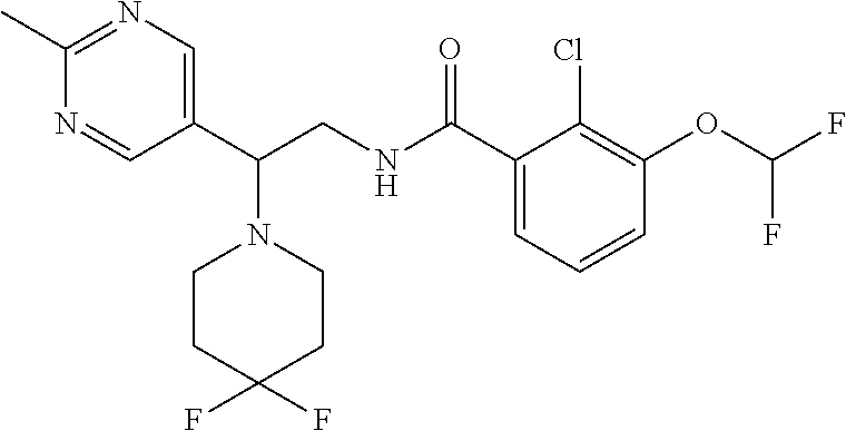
N1=CC(C(CNC(C2=CC=CC(OC(F)F)=C2Cl)=O)N2CCC(F)(F)CC2)=CN=C1C
